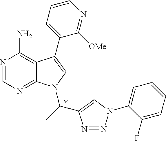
N1=CN=C2C(=C1N)C(C1=CC=CN=C1[OMe])=CN2C(C)C1=CN(C2=CC=CC=C2F)N=N1
